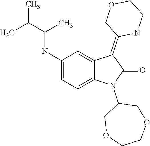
C1COCC(N2C(=O)C(=C3COCCN3)C3=CC(NC(C(C)C)C)=CC=C23)CO1
